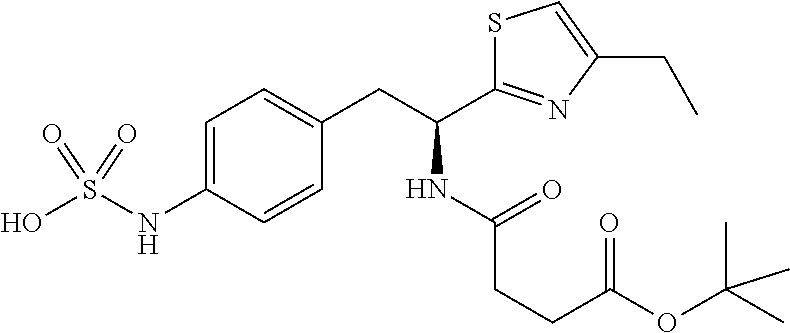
C1=C(NS(O)(=O)=O)C=CC(CC(C2=NC(CC)=CS2)NC(CCC(=O)OC(C)(C)C)=O)=C1
